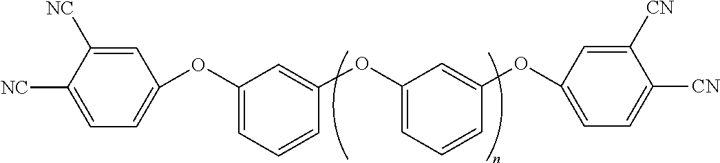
C1([NC])=CC(OC2=CC=CC(OC3=CC=CC(OC4=CC=C([CN])C([CN])=C4)=C3)=C2)=CC=C1[NC]
